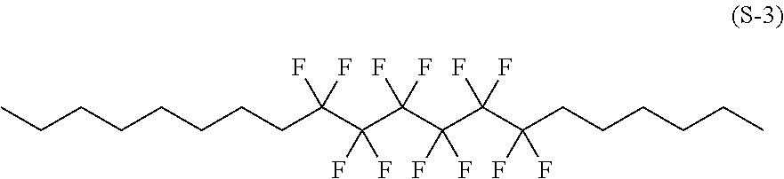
CCCCCCCCC(C(C(C(C(C(CCCCCC)(F)F)(F)F)(F)F)(F)F)(F)F)(F)F
